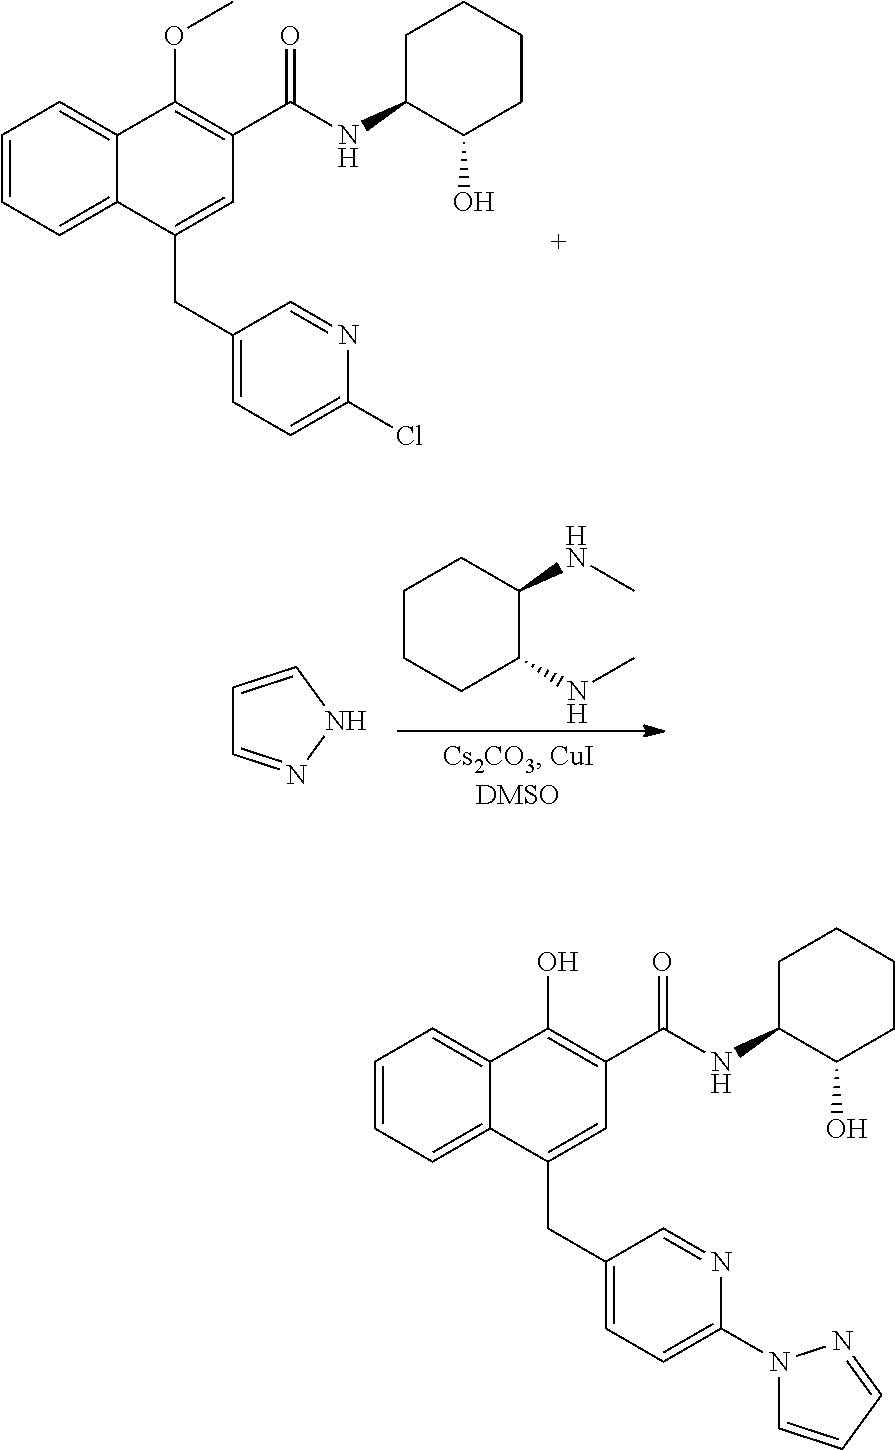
C1=CC=C2C(=C1)C(OC)=C(C(NC1C(O)CCCC1)=O)C=C2CC1=CC=C(Cl)N=C1.C1=CNN=C1.C1CCC(NC)C(NC)C1.C1=CC=C2C(=C1)C(O)=C(C(NC1C(O)CCCC1)=O)C=C2CC1=CC=C(N2C=CC=N2)N=C1
